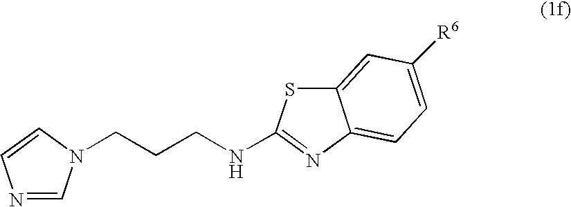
C1=C2C(=CC=C1[R6])N=C(NCCCN1C=NC=C1)S2
